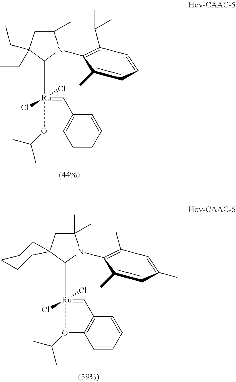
C1([Ru]2(Cl)(Cl)=CC3=C(C=CC=C3)O2C(C)C)N(C2=C(C(C)C)C=CC=C2C)C(C)(C)CC1(CC)CC.C1([Ru]2(Cl)(Cl)=CC3=C(C=CC=C3)O2C(C)C)N(C2=C(C)C=C(C)C=C2C)C(C)(C)CC12CCCCC2
